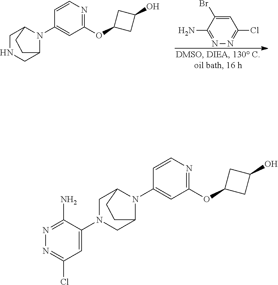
C1N(C2=CC(Cl)=NN=C2N)CC2N(C3=CC(OC4CC(O)C4)=NC=C3)C1CC2.C1NCC2N(C3=CC(OC4CC(O)C4)=NC=C3)C1CC2.N1=C(N)C(Br)=CC(Cl)=N1
